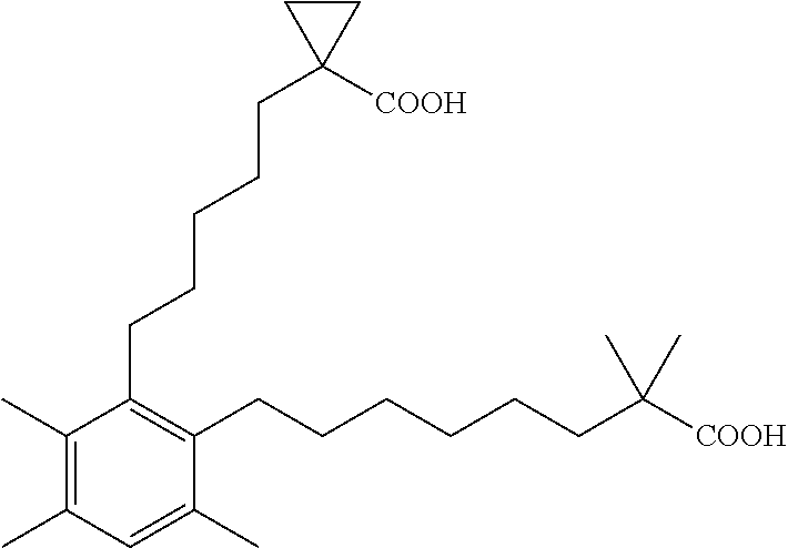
C1(C)=C(C)C=C(C)C(CCCCCCC([COOH])(C)C)=C1CCCCCC1([COOH])CC1
